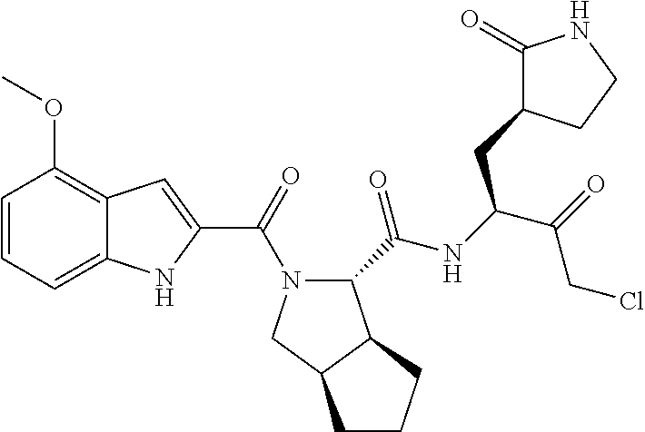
C1=CC=C2C(=C1OC)C=C(C(=O)N1C(C(=O)NC(C(=O)CCl)CC3C(=O)NCC3)C3C(C1)CCC3)N2
